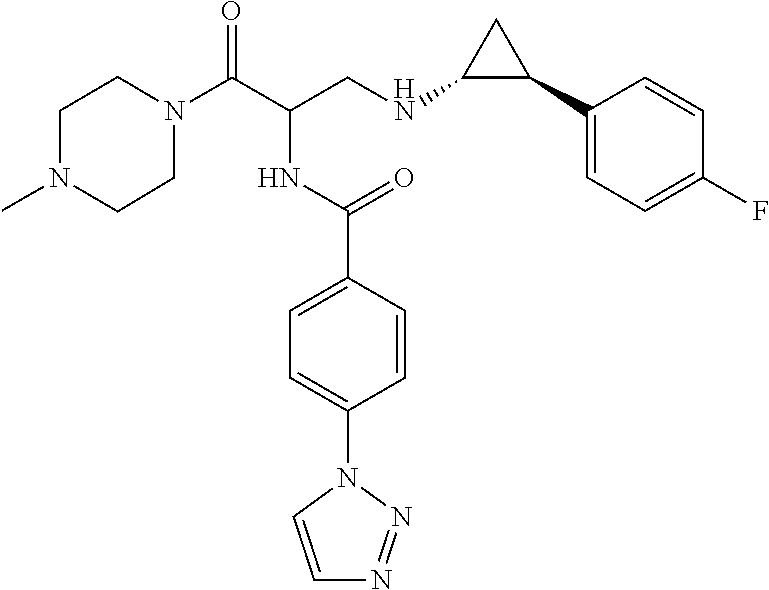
C1N(C(C(CNC2C(C3=CC=C(F)C=C3)C2)NC(C2=CC=C(N3C=CN=N3)C=C2)=O)=O)CCN(C)C1
